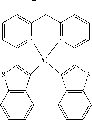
C1=CC2=N3C(=C1)C(C)(F)C1=N4[Pt]3(C3=C2SC2=C3C=CC=C2)C2=C(C4=CC=C1)SC1=C2C=CC=C1
